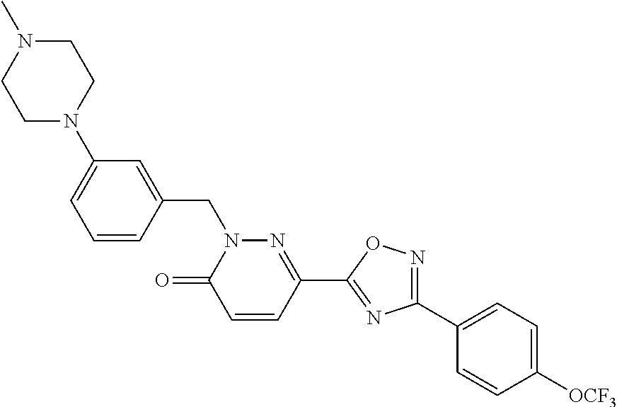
C1N(C2=CC=CC(CN3C(=O)C=CC(C4=NC(C5=CC=C([OCF3])C=C5)=NO4)=N3)=C2)CCN(C)C1
